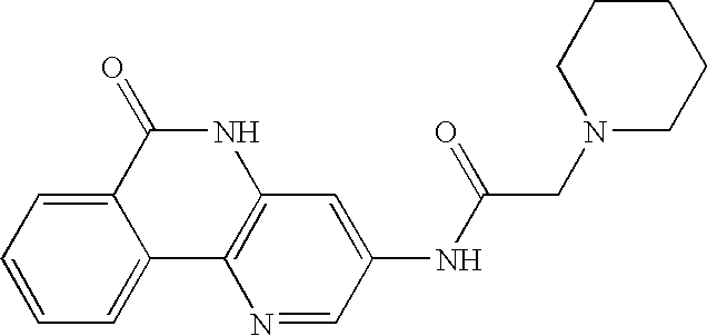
N1C(=O)C2=CC=CC=C2C2=C1C=C(NC(CN1CCCCC1)=O)C=N2
